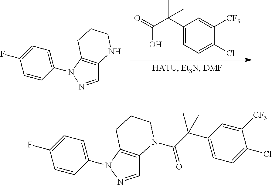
C1=CC(N2N=CC3=C2CCCN3)=CC=C1F.O=C(O)C(C1=CC=C(Cl)C([CF3])=C1)(C)C.C1=CC(N2N=CC3=C2CCCN3C(=O)C(C2=CC=C(Cl)C([CF3])=C2)(C)C)=CC=C1F
